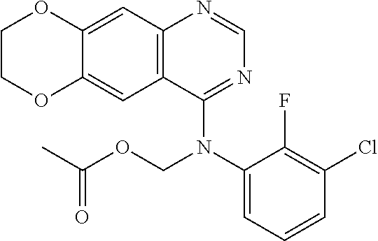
C12=CC3=C(C=C1OCCO2)C(N(C1=CC=CC(Cl)=C1F)COC(C)=O)=NC=N3
